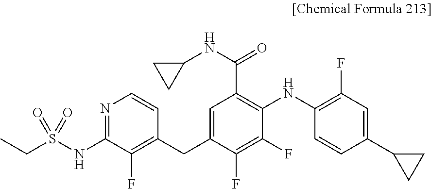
C1=C(CC2=C(F)C(NS(=O)(CC)=O)=NC=C2)C(F)=C(F)C(NC2=C(F)C=C(C3CC3)C=C2)=C1C(=O)NC1CC1
